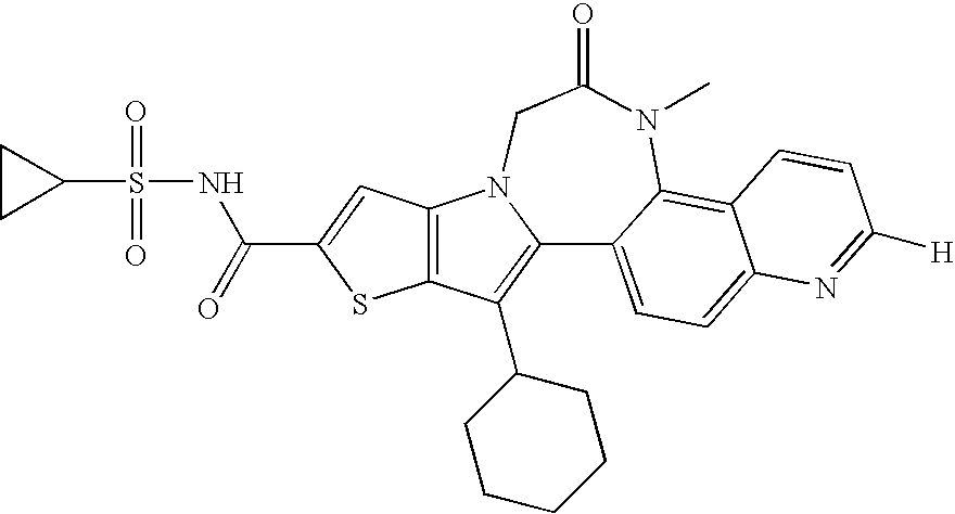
C12=C(C=C(C(NS(C3CC3)(=O)=O)=O)S1)N1C(=C2C2CCCCC2)C2=CC=C3C(=C2N(C)C(=O)C1)C=CC([H])=N3
